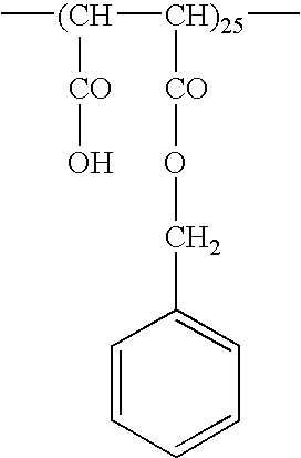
C[(CH]([CH)25]([CO]OCC1=CC=CC=C1)C)[CO]O
